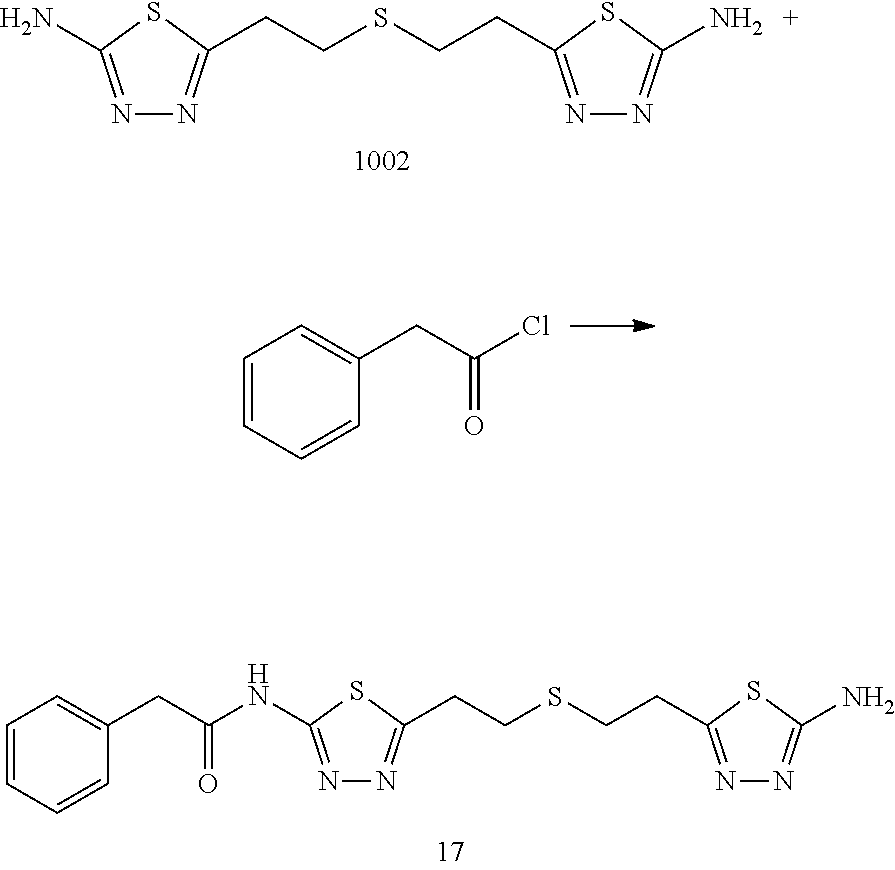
N1=C(N)SC(CCSCCC2=NN=C(N)S2)=N1.N1=C(NC(CC2=CC=CC=C2)=O)SC(CCSCCC2=NN=C(N)S2)=N1.C1=CC=CC(CC(Cl)=O)=C1
